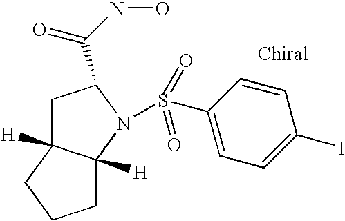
C1C2([H])C([H])(N(S(=O)(=O)C3=CC=C(I)C=C3)C1C(NO)=O)CCC2
